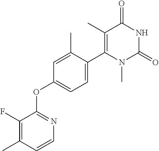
C1(C)=C(C2=CC=C(OC3=NC=CC(C)=C3F)C=C2C)N(C)C(=O)NC1=O
